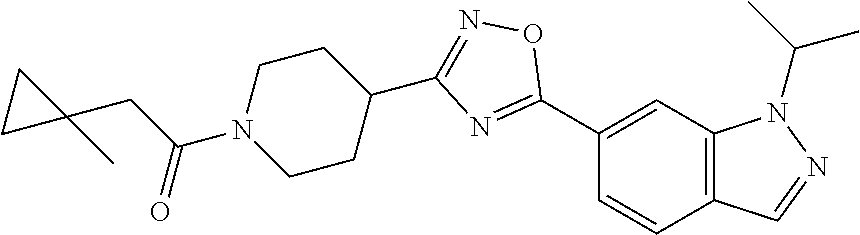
C1(C2=NC(C3CCN(C(CC4(C)CC4)=O)CC3)=NO2)=CC2=C(C=C1)C=NN2C(C)C
